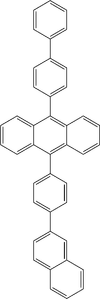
C1=CC=C2C(=C1)C(C1=CC=C(C3=CC=CC=C3)C=C1)=C1C(=C2C2=CC=C(C3=CC=C4C(=C3)C=CC=C4)C=C2)C=CC=C1
